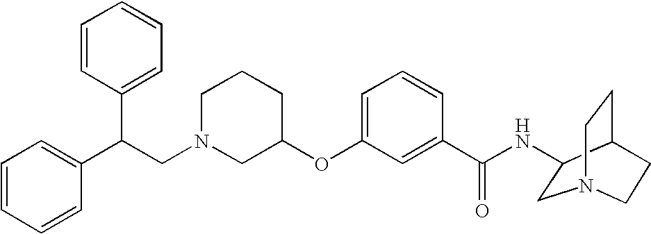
C1N(CC(C2=CC=CC=C2)C2=CC=CC=C2)CC(OC2=CC=CC(C(NC3CN4CCC3CC4)=O)=C2)CC1
